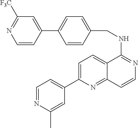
C12=CC=C(C3=CC=NC(C)=C3)N=C1C=CN=C2NCC1=CC=C(C2=CC([F3C])=NC=C2)C=C1
